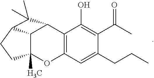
C12=C(C(O)=C(C(=O)C)C(CCC)=C1)C1C3C(C)(O2)CCC3C1(C)C
